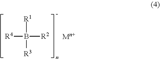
[R1]B([R4])([R3])[R2]
